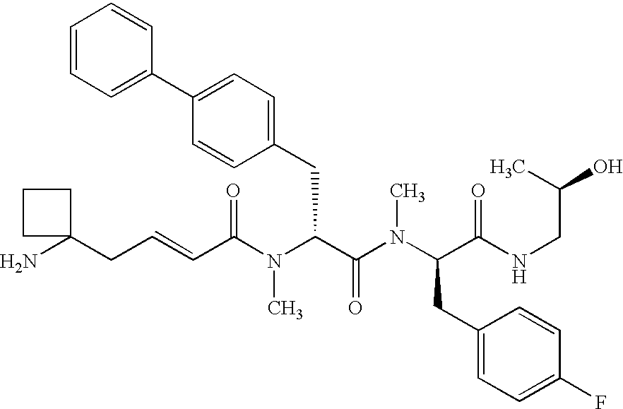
C(C(N(C(C(N(C(C(NCC(O)C)=O)CC1=CC=C(F)C=C1)C)=O)CC1=CC=C(C2=CC=CC=C2)C=C1)C)=O)=CCC1(N)CCC1
